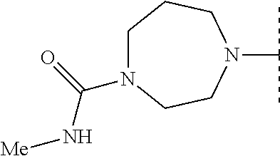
C1N(C(N[Me])=O)CCN(C(C)C)CC1
